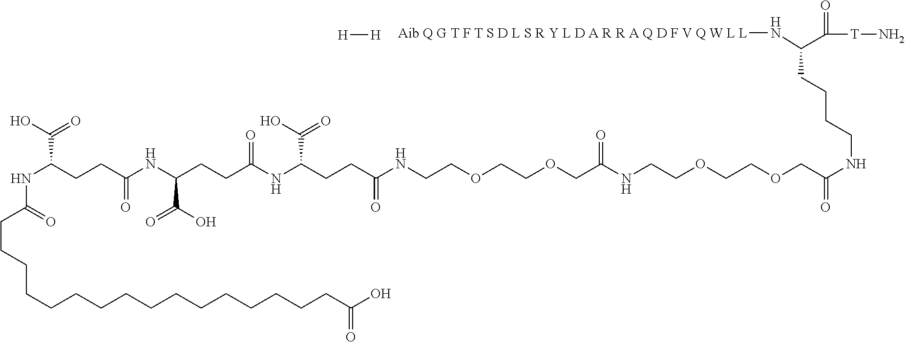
C(CCCCCCCCCCCCC(O)=O)CCCC(=O)NC(CCC(NC(CCC(NC(CCC(NCCOCCOCC(NCCOCCOCC(=O)NCCCCC([H N][Aib Q G T F T S D L S R Y L D A R R A Q D F V Q W L L])C([T]N)=O)=O)=O)C(O)=O)=O)C(O)=O)=O)C(O)=O.[H][H]
